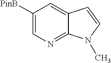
C1([PinB])=CN=C2C(=C1)C=CN2C
